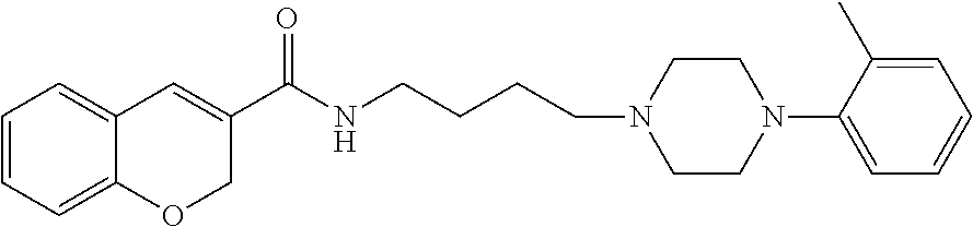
C1=CC=C2C(=C1)C=C(C(NCCCCN1CCN(C3=CC=CC=C3C)CC1)=O)CO2
